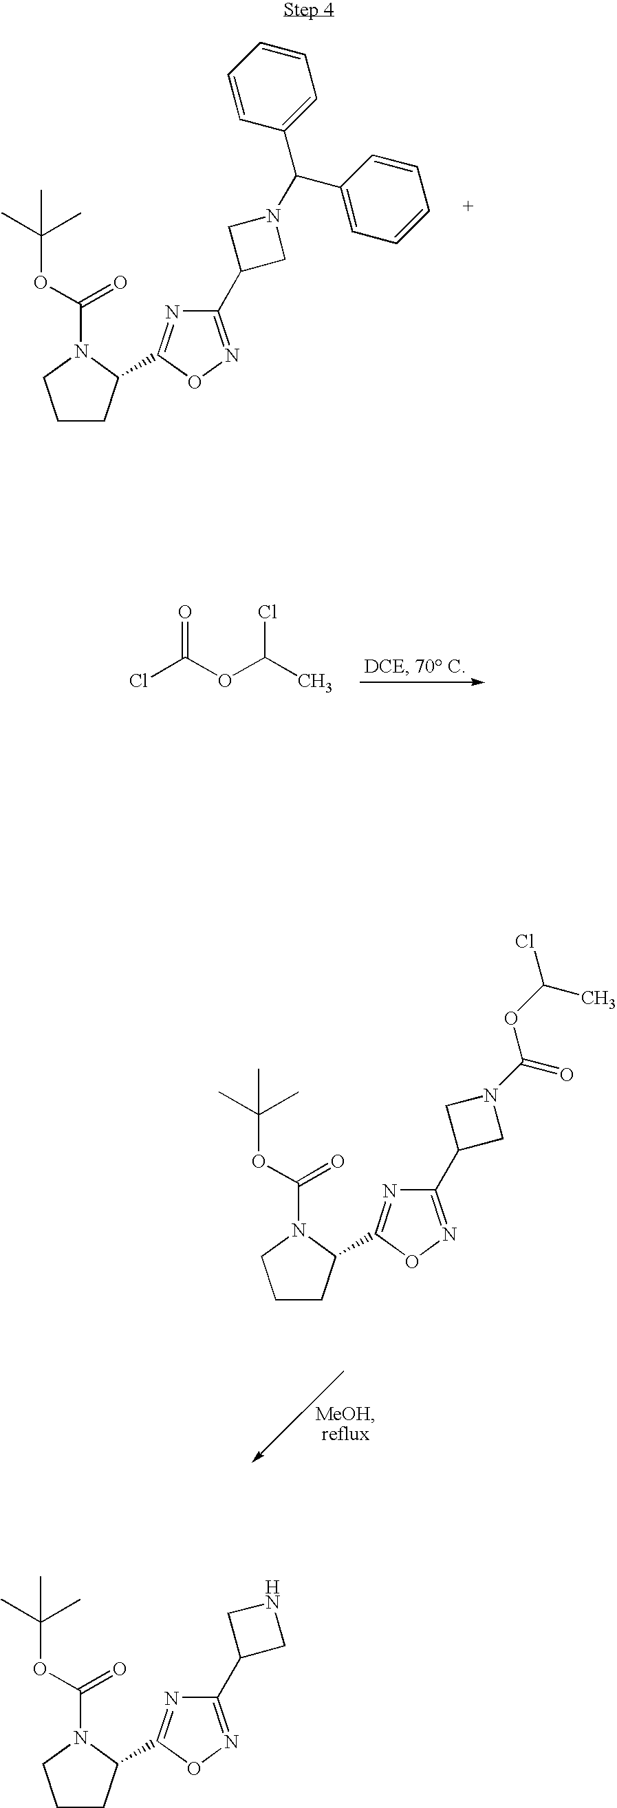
C1CC(C2=NC(C3CN(C(C4=CC=CC=C4)C4=CC=CC=C4)C3)=NO2)N(C(OC(C)(C)C)=O)C1.ClC(OC(C)Cl)=O.C1CC(C2=NC(C3CN(C(OC(Cl)C)=O)C3)=NO2)N(C(OC(C)(C)C)=O)C1.C1CC(C2=NC(C3CNC3)=NO2)N(C(OC(C)(C)C)=O)C1
